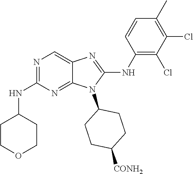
N1=C(NC2CCOCC2)N=C2C(=C1)N=C(NC1=C(Cl)C(Cl)=C(C)C=C1)N2C1CCC([CONH2])CC1
